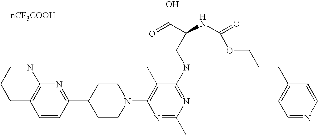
C1=CC(C2CCN(C3=C(C)C(NCC(NC(=O)OCCCC4=CC=NC=C4)C(=O)O)=NC(C)=N3)CC2)=NC2=C1CCCN2
